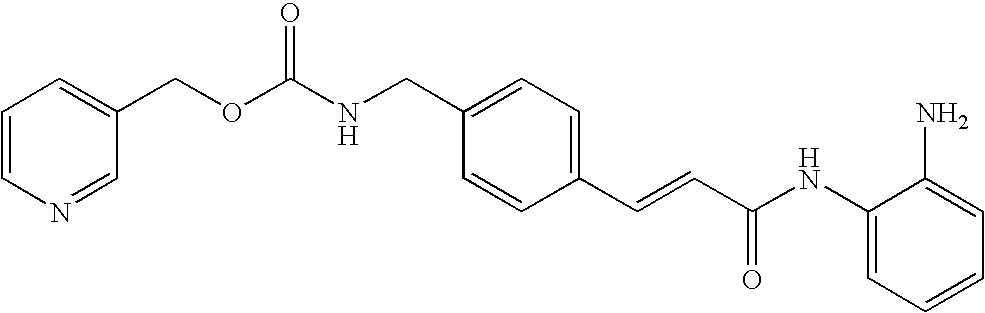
C1=CN=CC(COC(NCC2=CC=C(C=CC(NC3=CC=CC=C3N)=O)C=C2)=O)=C1
